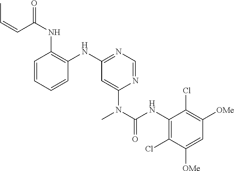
C1=CC=CC(NC2=NC=NC(N(C(NC3=C(Cl)C([OMe])=CC([OMe])=C3Cl)=O)C)=C2)=C1NC(=O)C=CC
